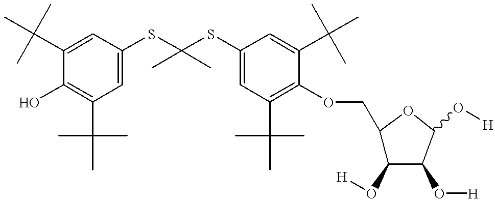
C1=C(C(C)(C)C)C(O)=C(C(C)(C)C)C=C1SC(SC1=CC(C(C)(C)C)=C(OCC2C(O[H])C(O[H])C(O[H])O2)C(C(C)(C)C)=C1)(C)C
